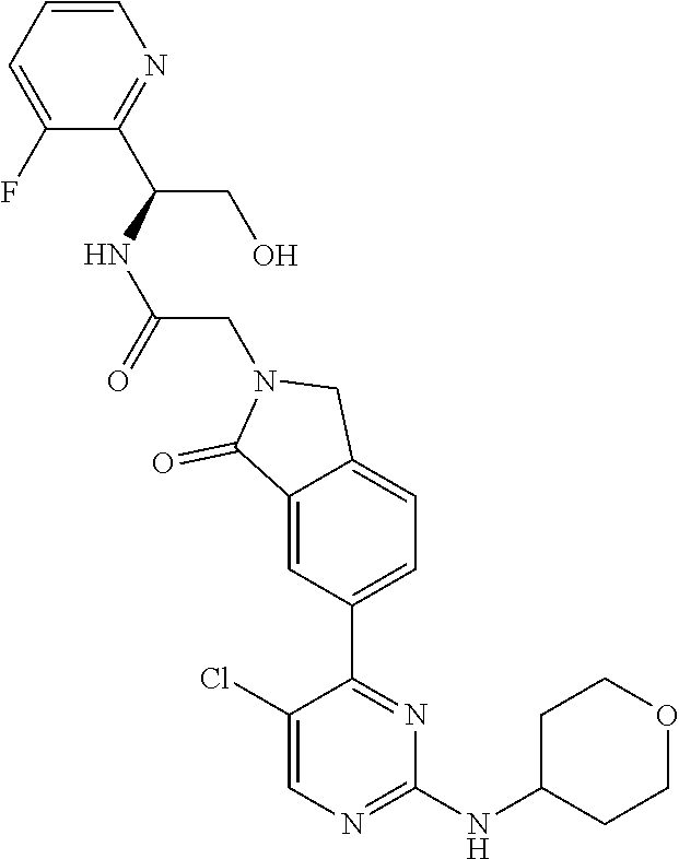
C1(Cl)=CN=C(NC2CCOCC2)N=C1C1=CC=C2C(=C1)C(=O)N(CC(NC(CO)C1=NC=CC=C1F)=O)C2
